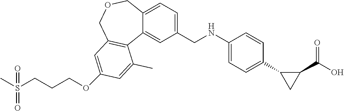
CS(CCCOC1=CC2=C(C3=CC(CNC4=CC=C(C5CC5C(=O)O)C=C4)=CC=C3COC2)C(C)=C1)(=O)=O
